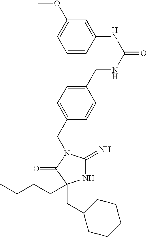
N1C(=N)N(CC2=CC=C(CNC(=O)NC3=CC(OC)=CC=C3)C=C2)C(=O)C1(CCCC)CC1CCCCC1
